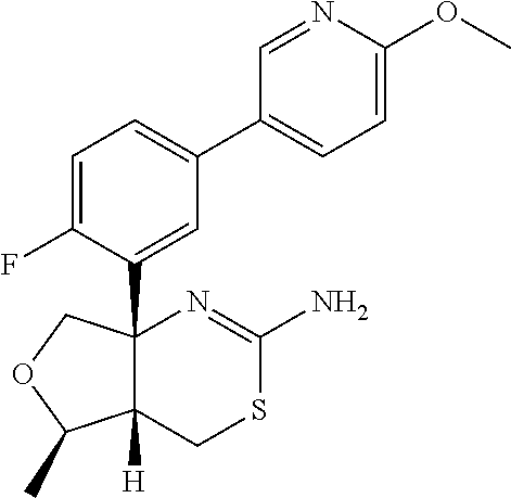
C1=C(F)C(C23C([H])(CSC(N)=N2)C(C)OC3)=CC(C2=CC=C(OC)N=C2)=C1
